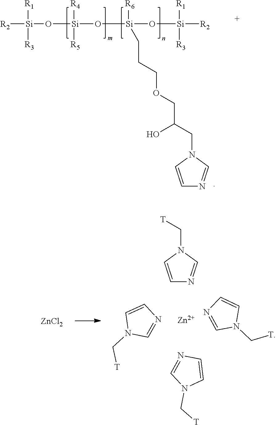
[R2][Si]([R1])([R3])O[Si](O[Si](O[Si]([R2])([R1])[R3])([R6])CCCOCC(O)CN1C=CN=C1)([R4])[R5].C(N1C=CN=C1)[T].C(N1C=NC=C1)[T].C(N1C=CN=C1)[T].C(N1C=CN=C1)[T].[Zn].[ZnCl2]
